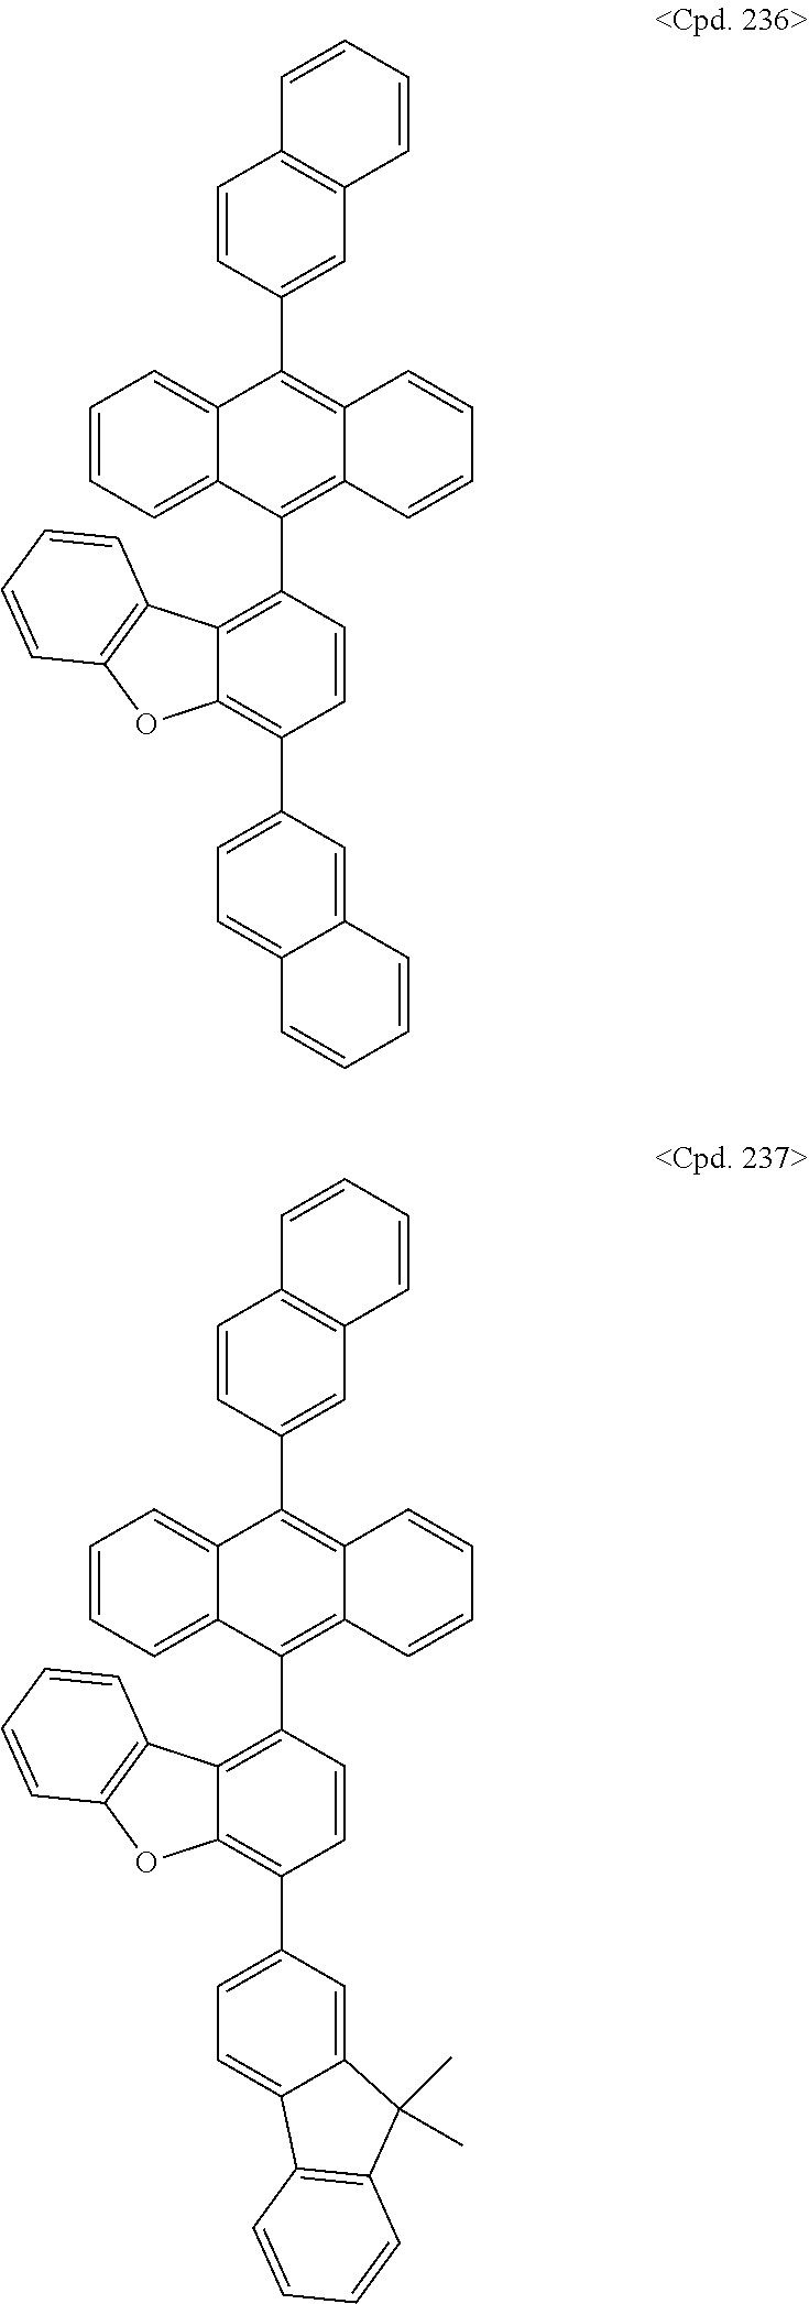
C1=CC(C2=C3C(=C(C4=C5C(=C(C6=CC=C7C(=C6)C=CC=C7)C=C4)OC4=C5C=CC=C4)C4=CC=CC=C24)C=CC=C3)=CC2=C1C=CC=C2.C1=CC(C2=C3C(=C(C4=C5C(=C(C6=CC=C7C(=C6)C(C)(C)C6=C7C=CC=C6)C=C4)OC4=C5C=CC=C4)C4=CC=CC=C24)C=CC=C3)=CC2=C1C=CC=C2
